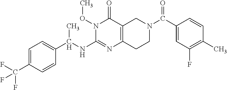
C1=C(C(F)(F)F)C=CC(C(NC2=NC3=C(C(=O)N2OC)CN(C(C2=CC(F)=C(C)C=C2)=O)CC3)C)=C1
